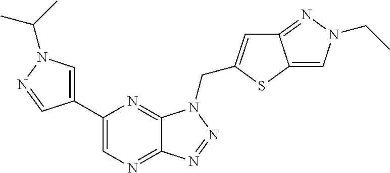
C1=C(C2=CN=C3C(=N2)N(CC2=CC4=NN(CC)C=C4S2)N=N3)C=NN1C(C)C
